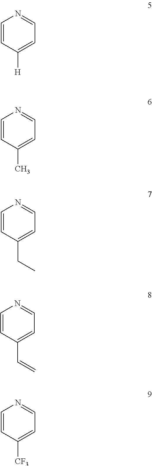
C1=CC([H])=CC=N1.C1=CC(C)=CC=N1.C1=CC(CC)=CC=N1.C1=CC(C=C)=CC=N1.C1=CC([CF3])=CC=N1
